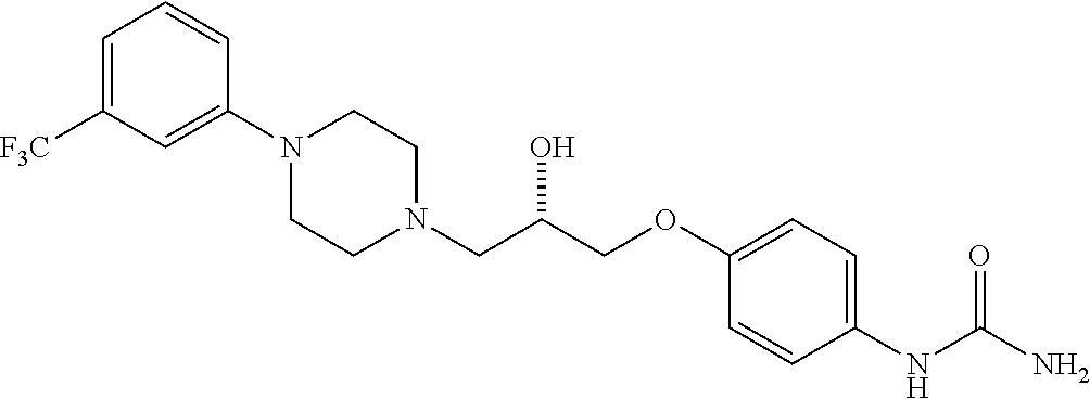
C1=C([F3C])C=C(N2CCN(CC(COC3=CC=C(NC(N)=O)C=C3)O)CC2)C=C1
